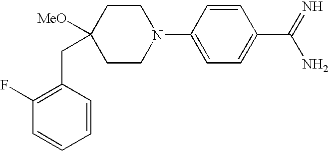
C1(F)=C(CC2([MeO])CCN(C3=CC=C(C(=N)N)C=C3)CC2)C=CC=C1
